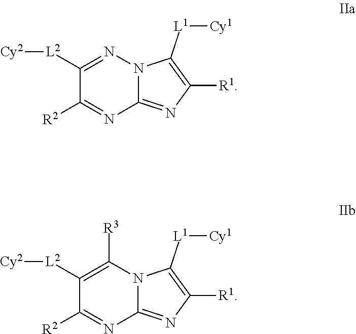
C1([L2][Cy2])=NN2C(=NC([R1])=C2[L1][Cy1])N=C1[R2].C1([L2][Cy2])=C([R3])N2C(=NC([R1])=C2[L1][Cy1])N=C1[R2]
